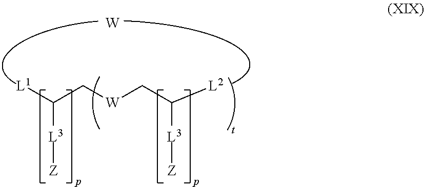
C([L3][Z])([L1])C[W]CC([L2])[L3][Z].[W]
